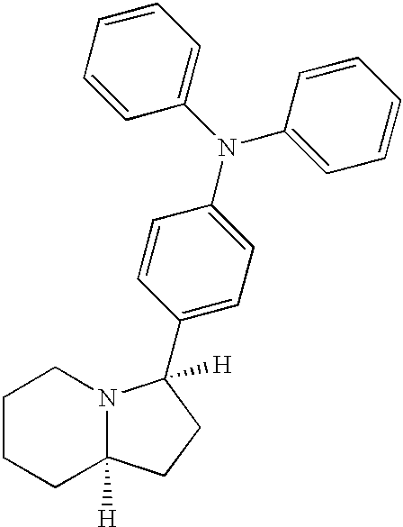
C1CCC2([H])N(C1)C(C1=CC=C(N(C3=CC=CC=C3)C3=CC=CC=C3)C=C1)([H])CC2
